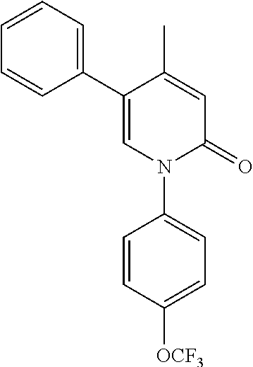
C1=C(C)C(C2=CC=CC=C2)=CN(C2=CC=C([OCF3])C=C2)C1=O
